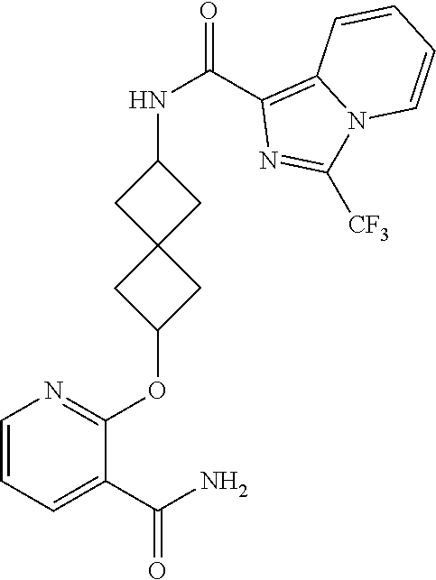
C1(C(N)=O)=CC=CN=C1OC1CC2(C1)CC(NC(C1=C3N(C([CF3])=N1)C=CC=C3)=O)C2
